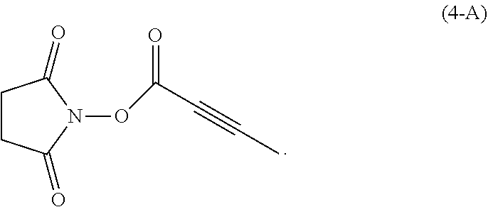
C1CC(=O)N(OC(C#CC)=O)C1=O
